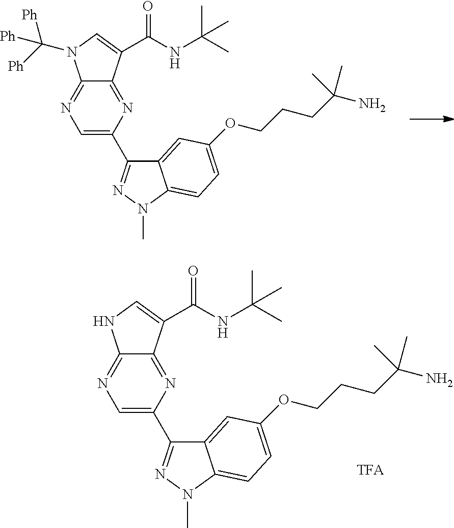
C12=NC=C(C3=NN(C)C4=CC=C(OCCCC(N)(C)C)C=C34)N=C1C(C(NC(C)(C)C)=O)=CN2.C12=NC=C(C3=NN(C)C4=CC=C(OCCCC(N)(C)C)C=C34)N=C1C(C(NC(C)(C)C)=O)=CN2C([Ph])([Ph])[Ph]
